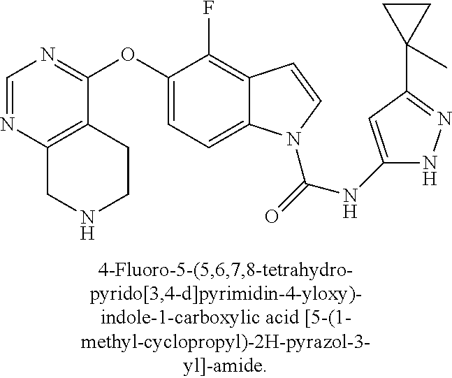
C1=NC2=C(C(OC3=CC=C4C(=C3F)C=CN4C(=O)NC3=CC(C4(C)CC4)=NN3)=N1)CCNC2
